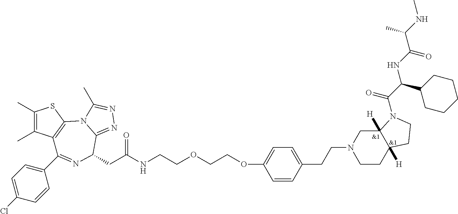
C1(C)=C(C)C2=C(S1)N1C(=NN=C1C)C(CC(NCCOCCOC1=CC=C(CCN3CCC4([H])C([H])(C3)N(C(C(NC(C(NC)C)=O)C3CCCCC3)=O)CC4)C=C1)=O)N=C2C1=CC=C(Cl)C=C1
